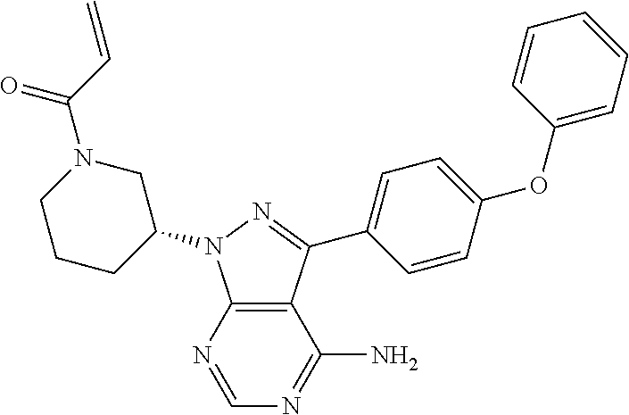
C12=C(N=CN=C1N)N(C1CN(C(C=C)=O)CCC1)N=C2C1=CC=C(OC2=CC=CC=C2)C=C1
